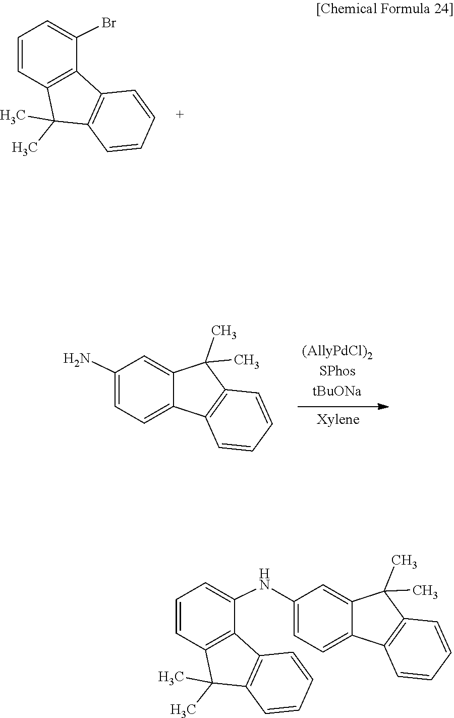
C1=CC2=C(C(Br)=C1)C1=C(C2(C)C)C=CC=C1.C1(N)=CC=C2C(=C1)C(C)(C)C1=C2C=CC=C1.C1=CC2=C(C(NC3=CC=C4C(=C3)C(C)(C)C3=C4C=CC=C3)=C1)C1=C(C2(C)C)C=CC=C1
